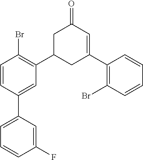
C1=CC(Br)=C(C2CC(C3=C(Br)C=CC=C3)=CC(=O)C2)C=C1C1=CC=CC(F)=C1
